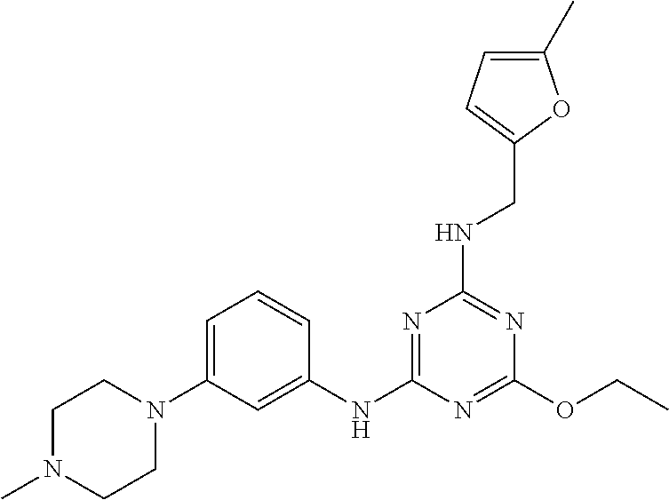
C1(OCC)=NC(NC2=CC(N3CCN(C)CC3)=CC=C2)=NC(NCC2=CC=C(C)O2)=N1
